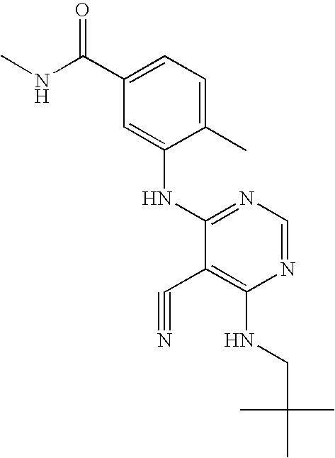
N1=CN=C(NC2=CC(C(NC)=O)=CC=C2C)C(C#N)=C1NCC(C)(C)C
